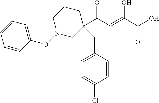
C1=CC(ON2CC(C(C=C(C(O)=O)O)=O)(CC3=CC=C(Cl)C=C3)CCC2)=CC=C1
